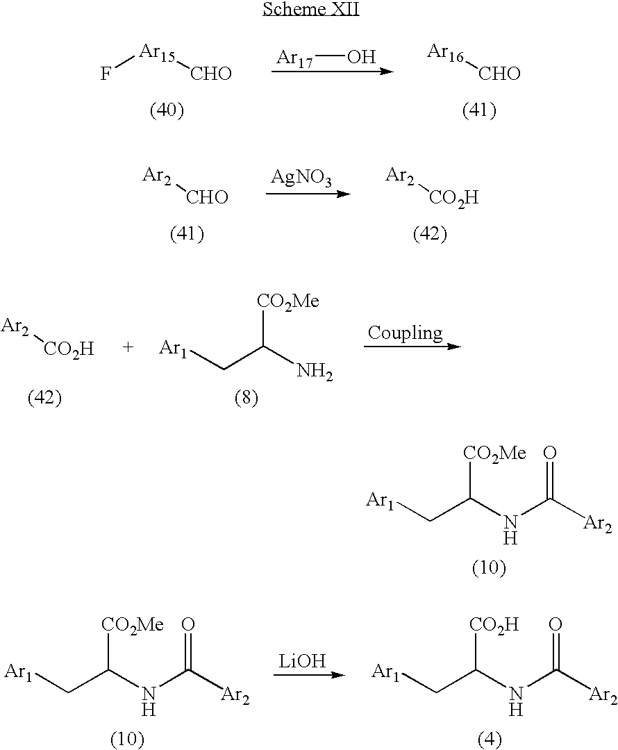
F[Ar15][CHO].[Ar17]O.[Ar16][CHO].[Ar2][CHO].[AgNO3].[Ar2][CO2H].[Ar2][CO2H].[Ar1]CC(N)[CO2Me].[Ar1]CC(NC([Ar2])=O)[CO2Me].[Ar1]CC(NC([Ar2])=O)[CO2Me].[LiOH].[Ar1]CC(NC([Ar2])=O)[CO2H]
